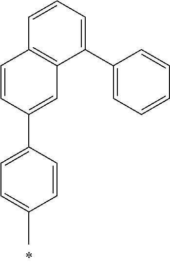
C1(C2=CC=C(C)C=C2)=CC2=C(C=C1)C=CC=C2C1=CC=CC=C1
